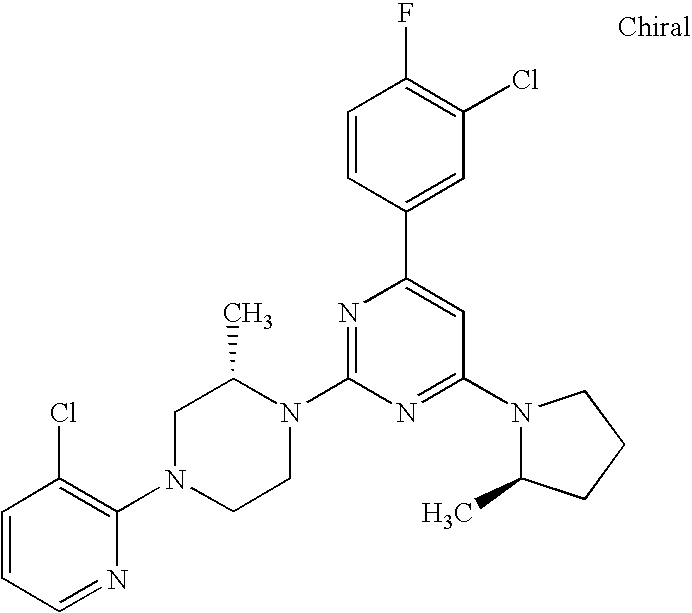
C1=CC=NC(N2CCN(C3=NC(C4=CC(Cl)=C(F)C=C4)=CC(N4C(C)CCC4)=N3)C(C)C2)=C1Cl
